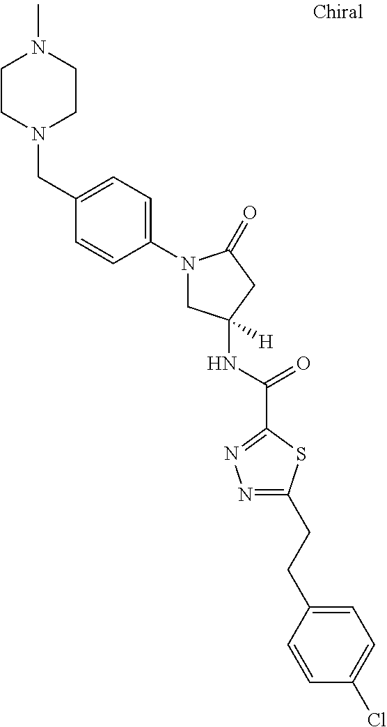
C1CN(CC2=CC=C(N3CC(NC(=O)C4=NN=C(CCC5=CC=C(Cl)C=C5)S4)([H])CC3=O)C=C2)CCN1C
